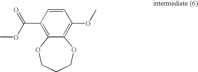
C1=CC(C(OC)=O)=C2C(=C1OC)OCCCO2
